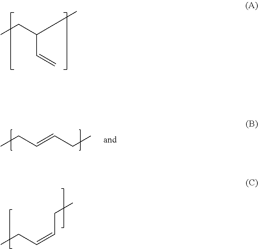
CCC=CCC.CCC(C)C=C.CCC=CCC
